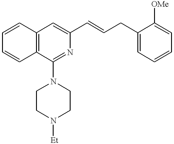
C1=CC=CC2=C1C=C(C=CCC1=CC=CC=C1[OMe])N=C2N1CCN([Et])CC1
